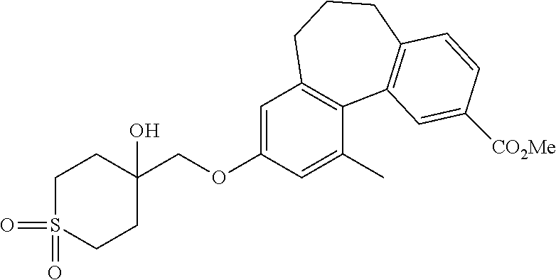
C1S(=O)(=O)CCC(O)(COC2=CC3=C(C(C)=C2)C2=C(CCC3)C=CC([CO2Me])=C2)C1
